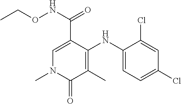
C1(NC2=C(C)C(=O)N(C)C=C2C(NOCC)=O)=CC=C(Cl)C=C1Cl
